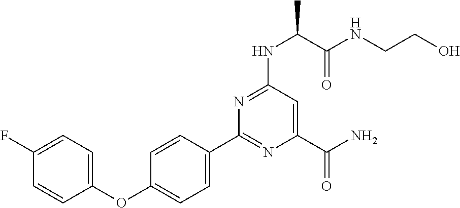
C1(C2=CC=C(OC3=CC=C(F)C=C3)C=C2)=NC(C(N)=O)=CC(NC(C)C(NCCO)=O)=N1
